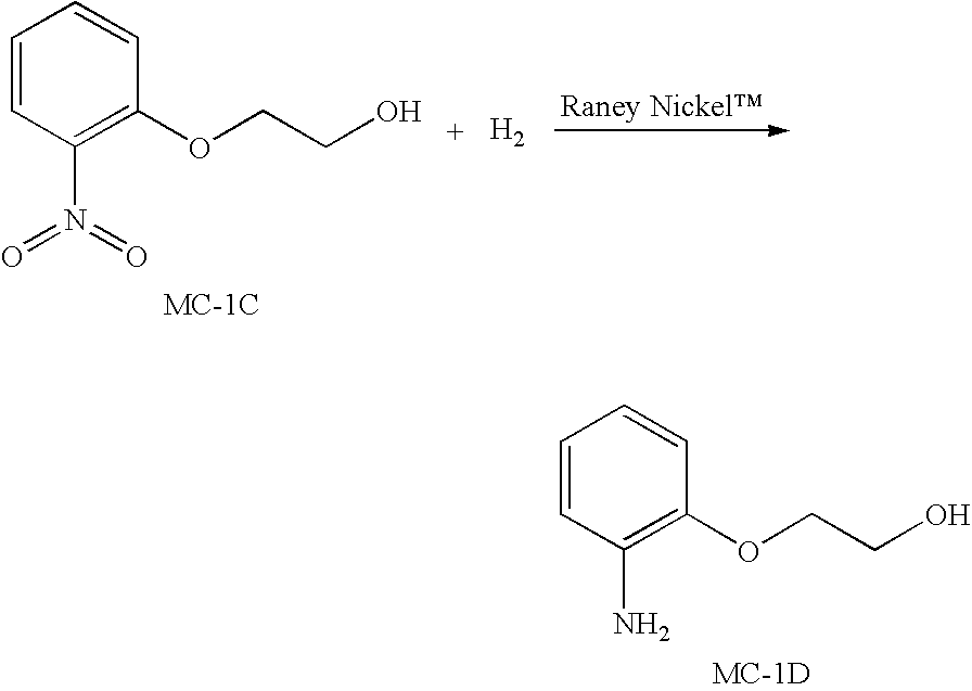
C1=CC(N(=O)=O)=C(OCCO)C=C1.[H2].C1=CC(N)=C(OCCO)C=C1
